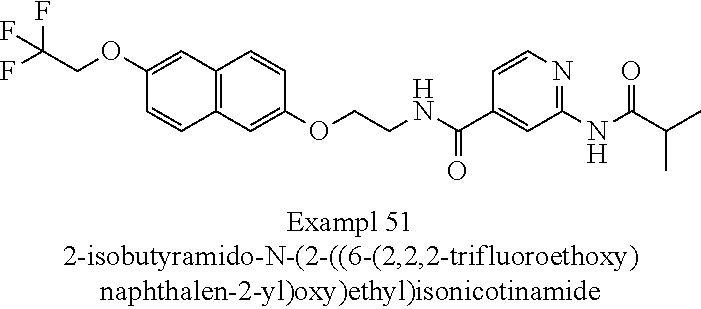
C12=C(C=C(OCCNC(C3=CC(NC(=O)C(C)C)=NC=C3)=O)C=C1)C=CC(OCC(F)(F)F)=C2
